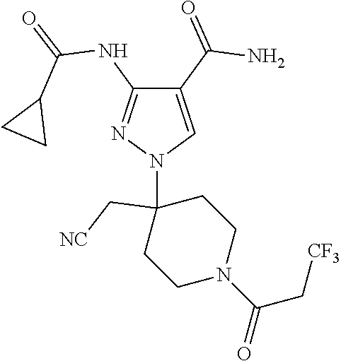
C1(C(=O)N)=CN(C2(C[NC])CCN(C(C[CF3])=O)CC2)N=C1NC(=O)C1CC1
